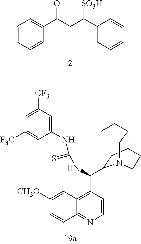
C1=CC=CC(C(CC(C2=CC=CC=C2)[SO3H])=O)=C1.C1=C([CF3])C=C(NC(NC(C2=C3C(=NC=C2)C=CC([CH3O])=C3)C2CC3C(CC)CN2CC3)=S)C=C1[F3C]
